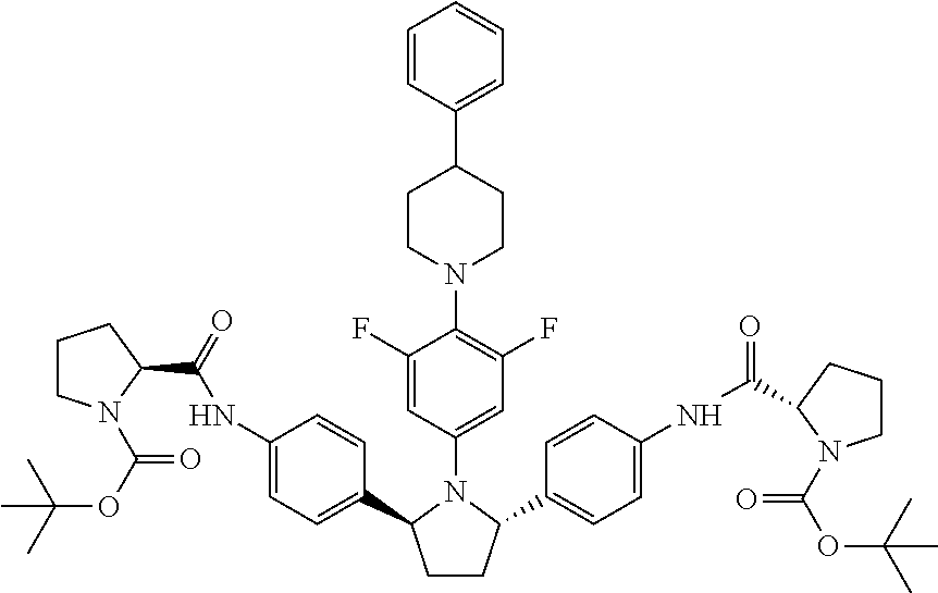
C1=CC(C2CCN(C3=C(F)C=C(N4C(C5=CC=C(NC(=O)C6CCCN6C(=O)OC(C)(C)C)C=C5)CCC4C4=CC=C(NC(=O)C5CCCN5C(=O)OC(C)(C)C)C=C4)C=C3F)CC2)=CC=C1
